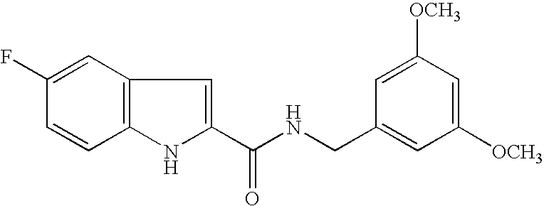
C12=C(C=C(F)C=C1)C=C(C(NCC1=CC([OCH3])=CC([OCH3])=C1)=O)N2
